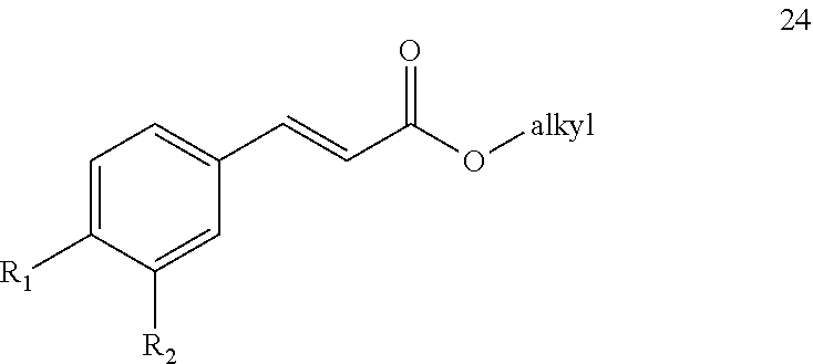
C1=C([R1])C([R2])=CC(C=CC(O[alkyl])=O)=C1
